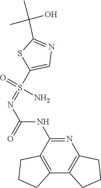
C(=O)(N=S(=O)(N)C1=CN=C(C(C)(C)O)S1)NC1=NC2=C(C3=C1CCC3)CCC2
